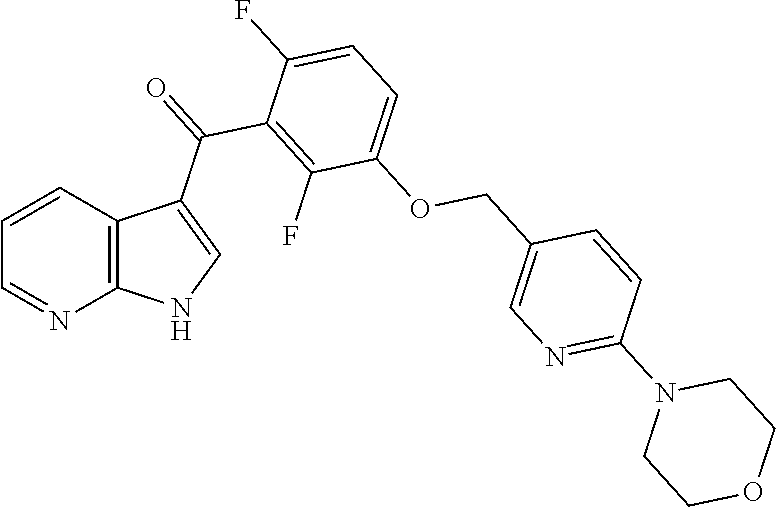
C1=CC2=C(N=C1)NC=C2C(=O)C1=C(F)C(OCC2=CN=C(N3CCOCC3)C=C2)=CC=C1F
